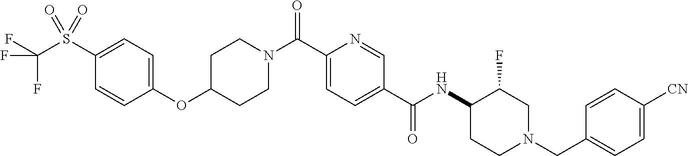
C1(S(C(F)(F)F)(=O)=O)=CC=C(OC2CCN(C(C3=CC=C(C(NC4CCN(CC5=CC=C([CN])C=C5)CC4F)=O)C=N3)=O)CC2)C=C1
